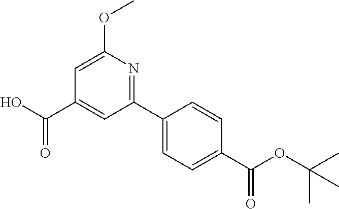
CC(OC(C1=CC=C(C2=NC(OC)=CC(C(=O)O)=C2)C=C1)=O)(C)C
